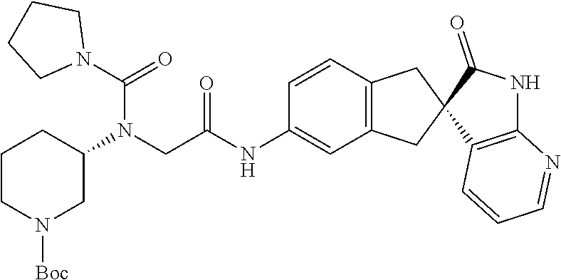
N1(C(=O)N(CC(NC2=CC3=C(C=C2)CC2(C3)C3=C(NC2=O)N=CC=C3)=O)C2CCCN([Boc])C2)CCCC1
